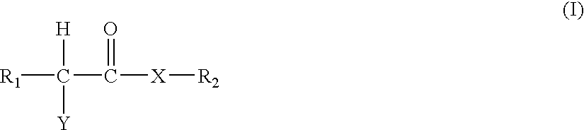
[R1]C(C(=O)[X][R2])([H])[Y]
